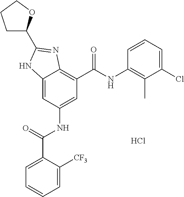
Cl.C12=CC(NC(C3=CC=CC=C3[CF3])=O)=CC(C(=O)NC3=C(C)C(Cl)=CC=C3)=C1N=C(C1CCCO1)N2
